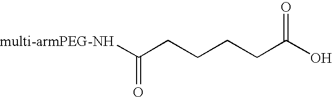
[multi-armPEG-NH]C(CCCCC(O)=O)=O
